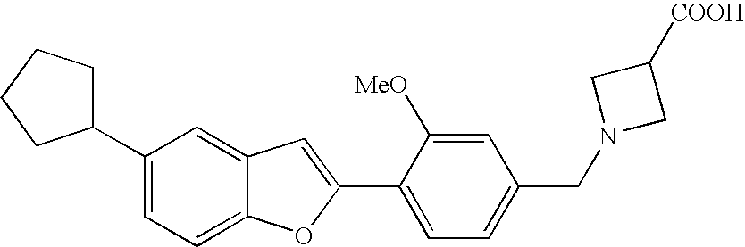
C1(C2=CC=C3C(=C2)C=C(C2=CC=C(CN4CC([COOH])C4)C=C2[MeO])O3)CCCC1
